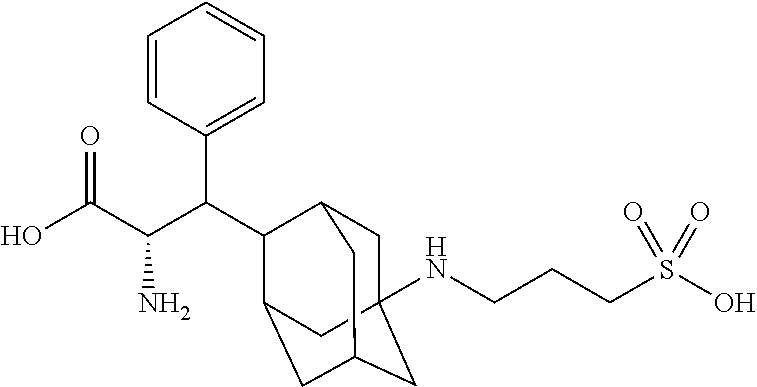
C1C2(NCCCS(O)(=O)=O)CC3CC(C(C(C(C(O)=O)N)C4=CC=CC=C4)C1C3)C2
